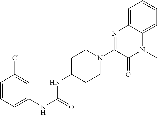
C1=CC=C(NC(=O)NC2CCN(C3=NC4=CC=CC=C4N(C)C3=O)CC2)C=C1Cl
